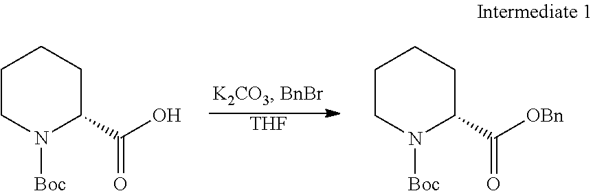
[THF].C1CN([Boc])C(C(=O)O)CC1.C1CN([Boc])C(C(=O)[OBn])CC1
